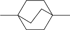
CC12CCC(C)(CC1)CC2
